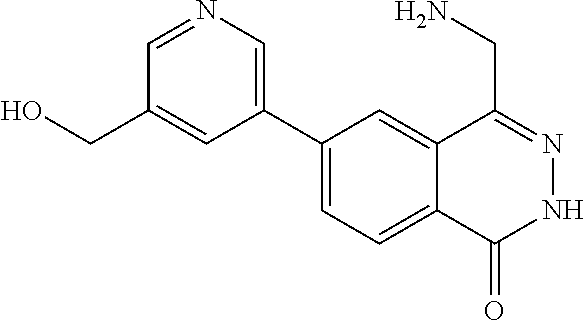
C1(C2=CN=CC(CO)=C2)=CC=C2C(=C1)C(CN)=NNC2=O
